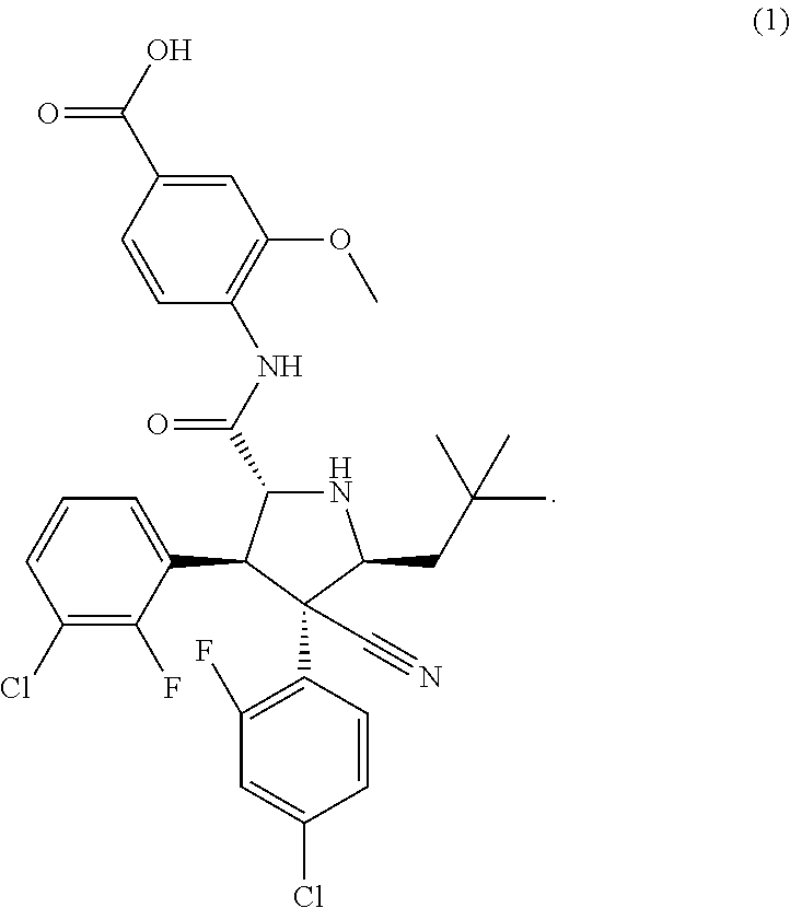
O=C(O)C1=CC(OC)=C(NC(=O)C2NC(CC(C)(C)C)C(C3=C(F)C=C(Cl)C=C3)(C#N)C2C2=CC=CC(Cl)=C2F)C=C1
